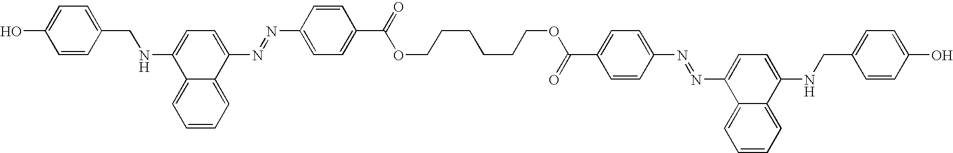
OC1=CC=C(CNC2=CC=C(N=NC3=CC=C(C(=O)OCCCCCCOC(=O)C4=CC=C(N=NC5=CC=C(NCC6=CC=C(O)C=C6)C6=CC=CC=C56)C=C4)C=C3)C3=CC=CC=C23)C=C1
